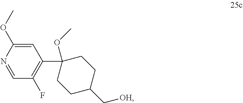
C1=C(OC)N=CC(F)=C1C1(OC)CCC(C[OH])CC1
